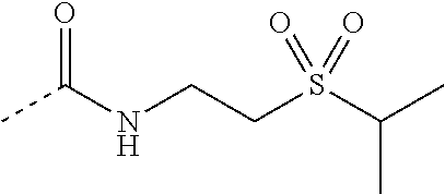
CC(NCCS(C(C)C)(=O)=O)=O
